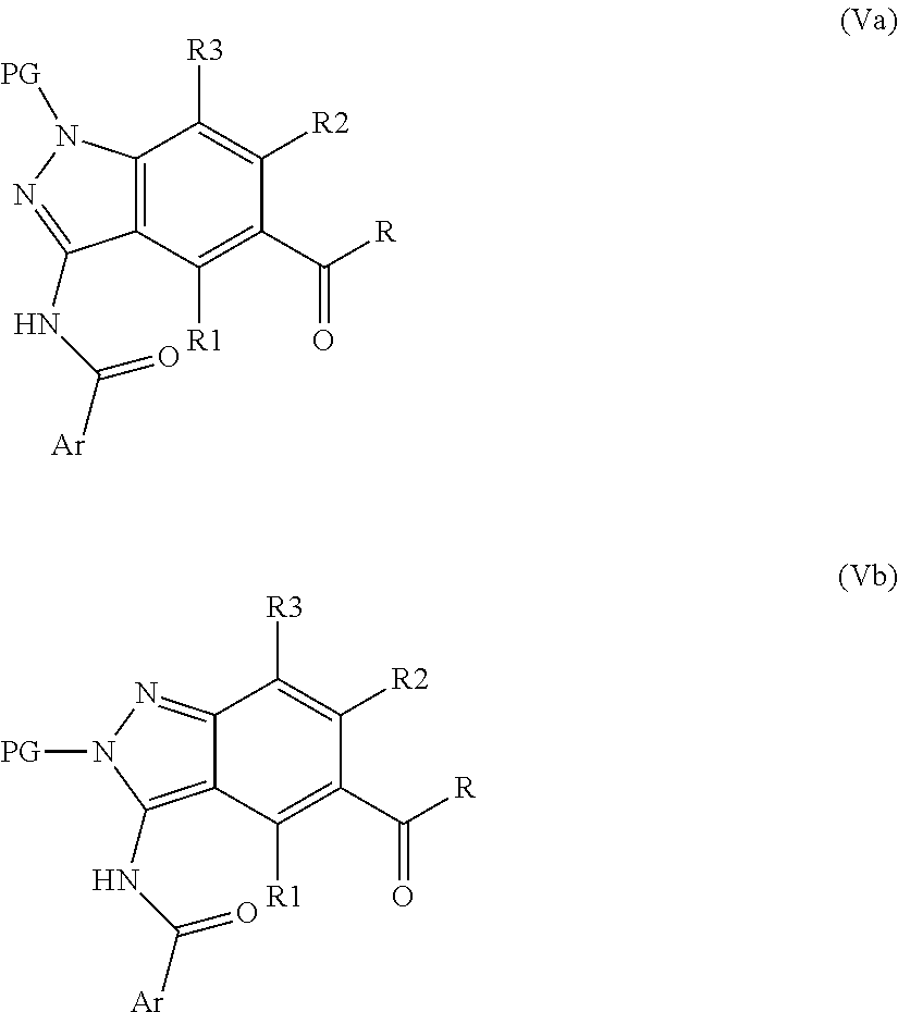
C12=C(C([R1])=C(C(=O)[R])C([R2])=C1[R3])C(NC([Ar])=O)=NN2[PG].C12=NN([PG])C(NC([Ar])=O)=C1C([R1])=C(C(=O)[R])C([R2])=C2[R3]
